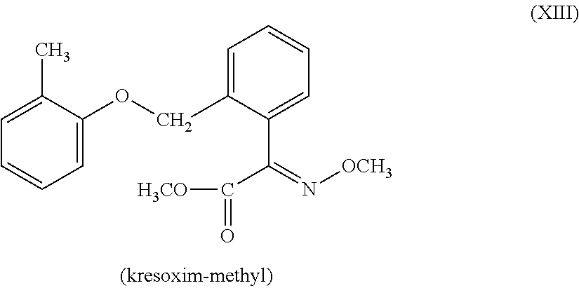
C(C1=CC=CC=C1C(=N[OCH3])C(=O)[H3CO])OC1=CC=CC=C1C
